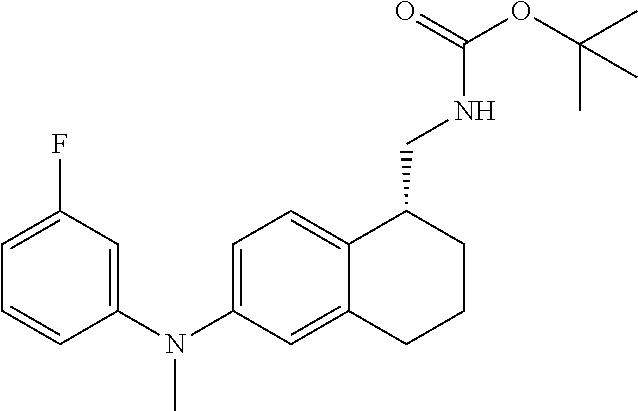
C1=C(N(C2=CC(F)=CC=C2)C)C=C2C(=C1)C(CNC(OC(C)(C)C)=O)CCC2
